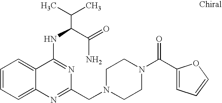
C1=CC=C2C(=C1)C(NC(C(N)=O)C(C)C)=NC(CN1CCN(C(C3=CC=CO3)=O)CC1)=N2
